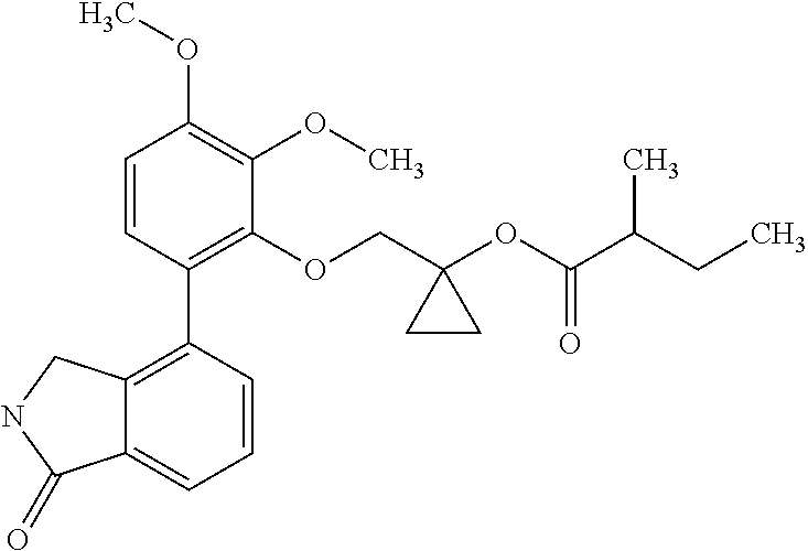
C1=CC(C2=C3C(=CC=C2)C(=O)NC3)=C(OCC2(OC(C(CC)C)=O)CC2)C(OC)=C1OC
